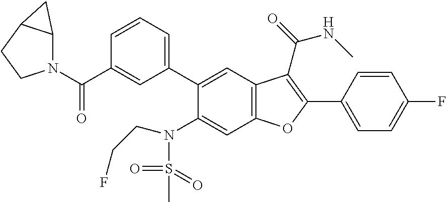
N1(C(C2=CC(C3=CC4=C(C=C3N(CCF)S(C)(=O)=O)OC(C3=CC=C(F)C=C3)=C4C(=O)NC)=CC=C2)=O)C2C(CC1)C2
